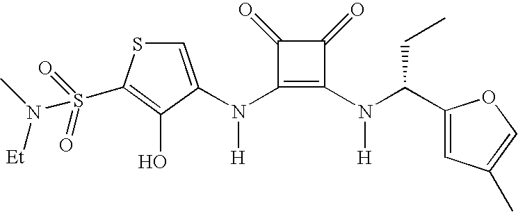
N(C1=C(N(C(C2=CC(C)=CO2)CC)[H])C(=O)C1=O)([H])C1=CSC(S(=O)(=O)N(C)[Et])=C1O
